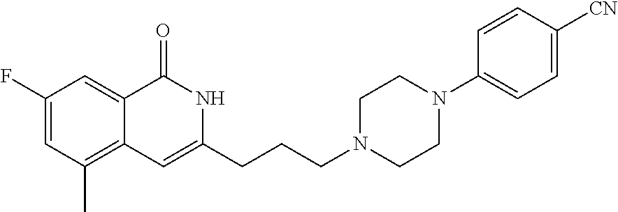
C1(F)=CC(C)=C2C(=C1)C(=O)NC(CCCN1CCN(C3=CC=C([CN])C=C3)CC1)=C2
